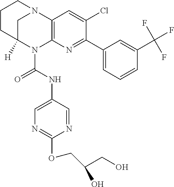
C1CC2([H])CN(C1)C1=C(N2C(NC2=CN=C(OCC(CO)O)N=C2)=O)N=C(C2=CC=CC(C(F)(F)F)=C2)C(Cl)=C1
